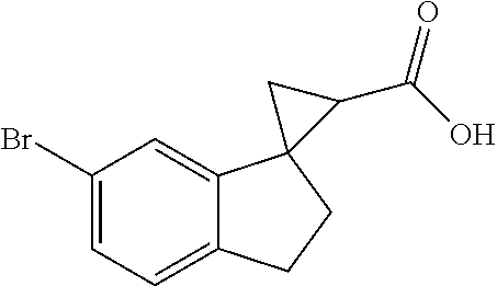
C1=C(Br)C=C2C(=C1)CCC21C(C(O)=O)C1
